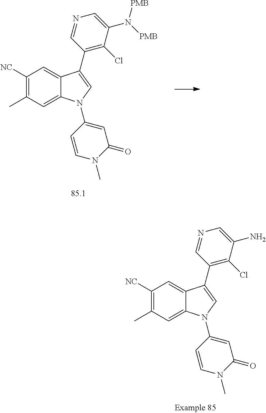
C1([NC])=C(C)C=C2C(=C1)C(C1=C(Cl)C(N([PMB])[PMB])=CN=C1)=CN2C1=CC(=O)N(C)C=C1.C1([NC])=C(C)C=C2C(=C1)C(C1=C(Cl)C(N)=CN=C1)=CN2C1=CC(=O)N(C)C=C1
